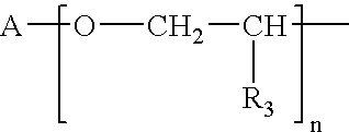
[A]OCC([R3])C
